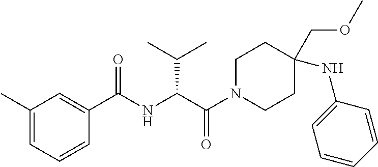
C1(C)=CC=CC(C(NC(C(N2CCC(COC)(NC3=CC=CC=C3)CC2)=O)C(C)C)=O)=C1
